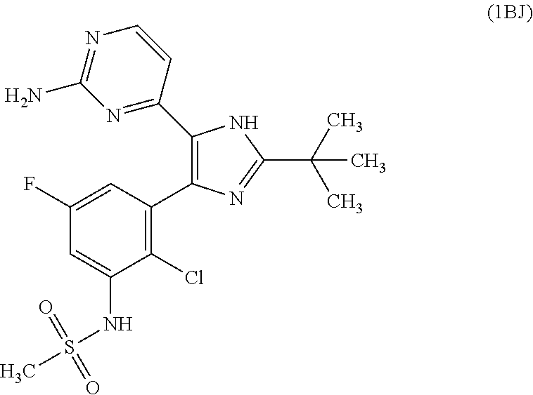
C1(Cl)=C(C2=C(C3=NC(N)=NC=C3)NC(C(C)(C)C)=N2)C=C(F)C=C1NS(C)(=O)=O
